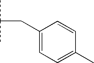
CC(C)CC1=CC=C(C)C=C1
